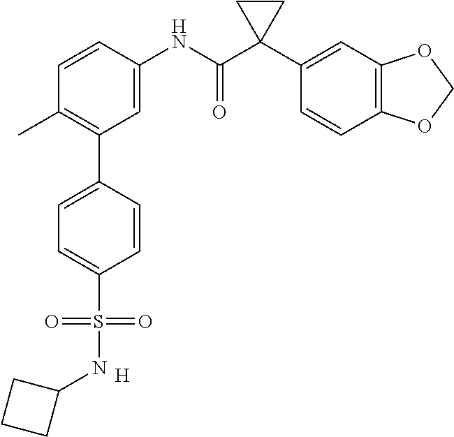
C1=C(NC(C2(C3=CC4=C(C=C3)OCO4)CC2)=O)C=CC(C)=C1C1=CC=C(S(=O)(=O)NC2CCC2)C=C1.[H]
